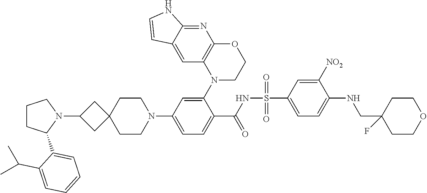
C1=C2C(=NC3=C1N(C1=CC(N4CCC5(CC4)CC(N4CCCC4C4=CC=CC=C4C(C)C)C5)=CC=C1C(NS(C1=CC=C(NCC4(F)CCOCC4)C([NO2])=C1)(=O)=O)=O)CCO3)NC=C2
